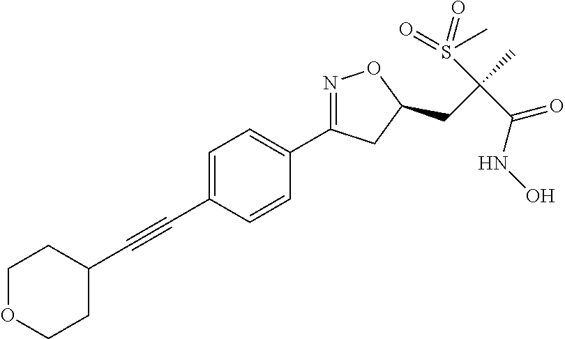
C1=C(C#CC2CCOCC2)C=CC(C2=NOC(CC(C)(S(=O)(C)=O)C(NO)=O)C2)=C1
